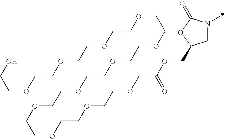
C1N(C)C(=O)OC1COC(COCCOCCOCCOCCOCCOCCOCCOCCOCCOCCOCCO)=O
